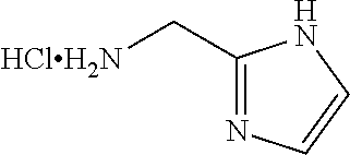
C1(C[HClH2N])=NC=CN1
